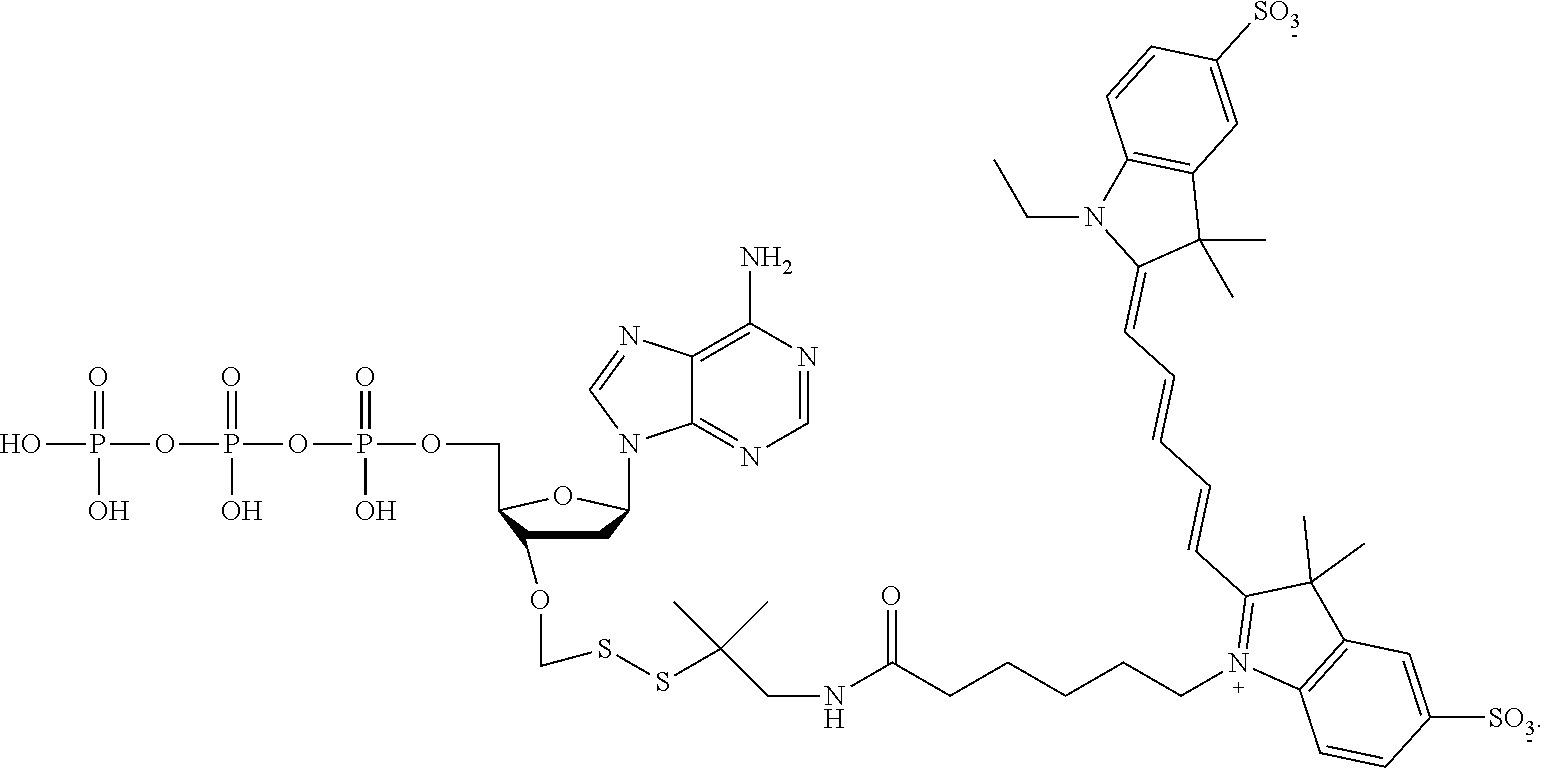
OP(OP(OP(=O)(O)OCC1C(OCSSC(CNC(CCCCCN2=C(C=CC=CC=C3C(C)(C)C4=C(N3CC)C=CC([SO3])=C4)C(C)(C)C3=C2C=CC([SO3])=C3)=O)(C)C)CC(N2C3=NC=NC(N)=C3N=C2)O1)(=O)O)(=O)O
